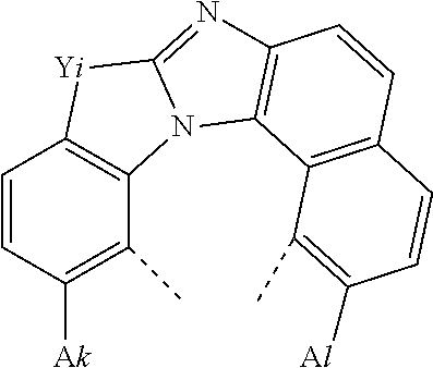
C1=CC([Ak])=C(C)C2=C1[Yi]C1=NC3=C(N21)C1=C(C=C3)C=CC([Al])=C1C
